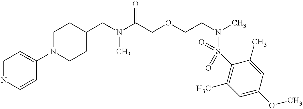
C1(CN(C(COCCN(C)S(C2=C(C)C=C(OC)C=C2C)(=O)=O)=O)C)CCN(C2=CC=NC=C2)CC1
